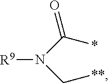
[R9]N(C(*)=O)C[**]
